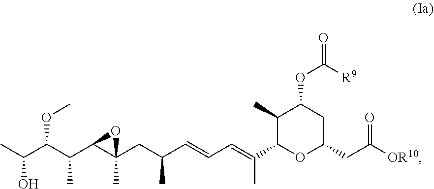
CC(C(C(C1C(C)(CC(C=CC=C(C2OC(CC([OR10])=O)CC(OC(=O)[R9])C2C)C)C)O1)C)OC)O
